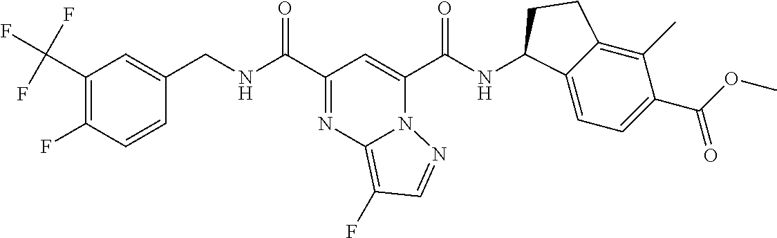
C1(C(F)(F)F)=C(F)C=CC(CNC(C2=NC3=C(F)C=NN3C(C(NC3C4=CC=C(C(OC)=O)C(C)=C4CC3)=O)=C2)=O)=C1
